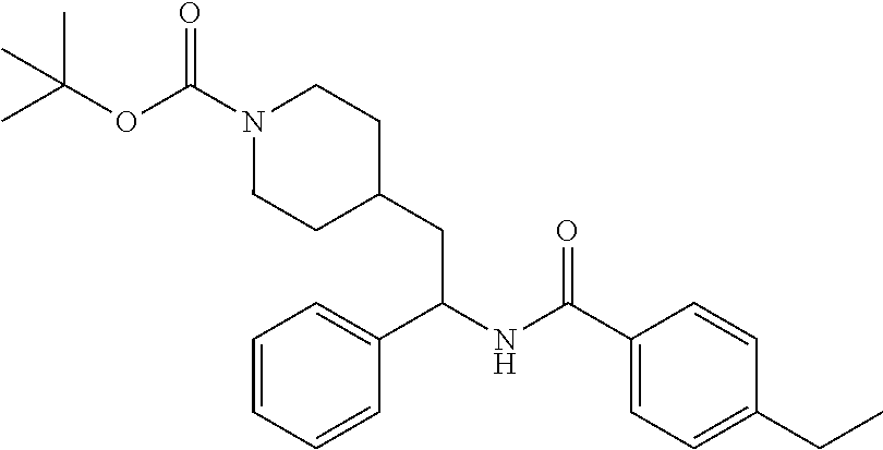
CC(OC(N1CCC(CC(NC(C2=CC=C(CC)C=C2)=O)C2=CC=CC=C2)CC1)=O)(C)C
